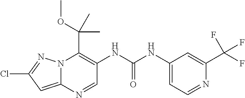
N12C(=CC(Cl)=N1)N=CC(NC(NC1=CC=NC(C(F)(F)F)=C1)=O)=C2C(OC)(C)C
